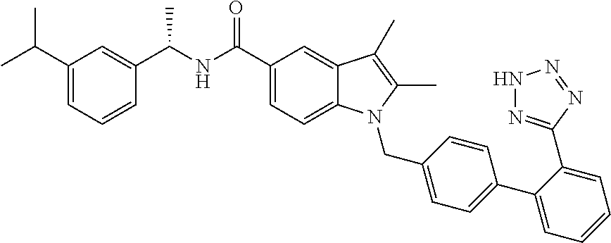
C1=C(C(C)C)C=C(C(NC(C2=CC=C3C(=C2)C(C)=C(C)N3CC2=CC=C(C3=CC=CC=C3C3=NNN=N3)C=C2)=O)C)C=C1
